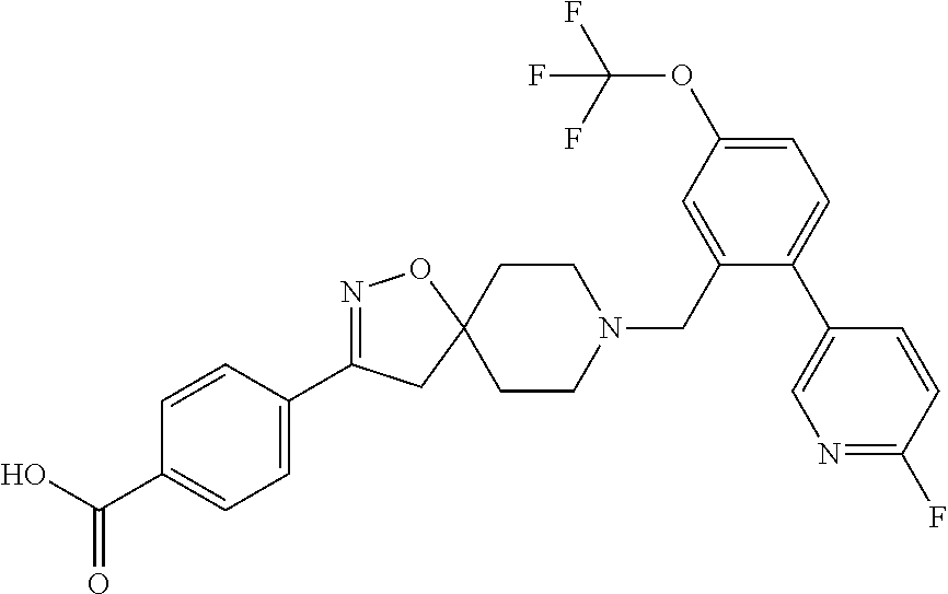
N1=C(C2=CC=C(C(O)=O)C=C2)CC2(O1)CCN(CC1=CC(OC(F)(F)F)=CC=C1C1=CN=C(F)C=C1)CC2
